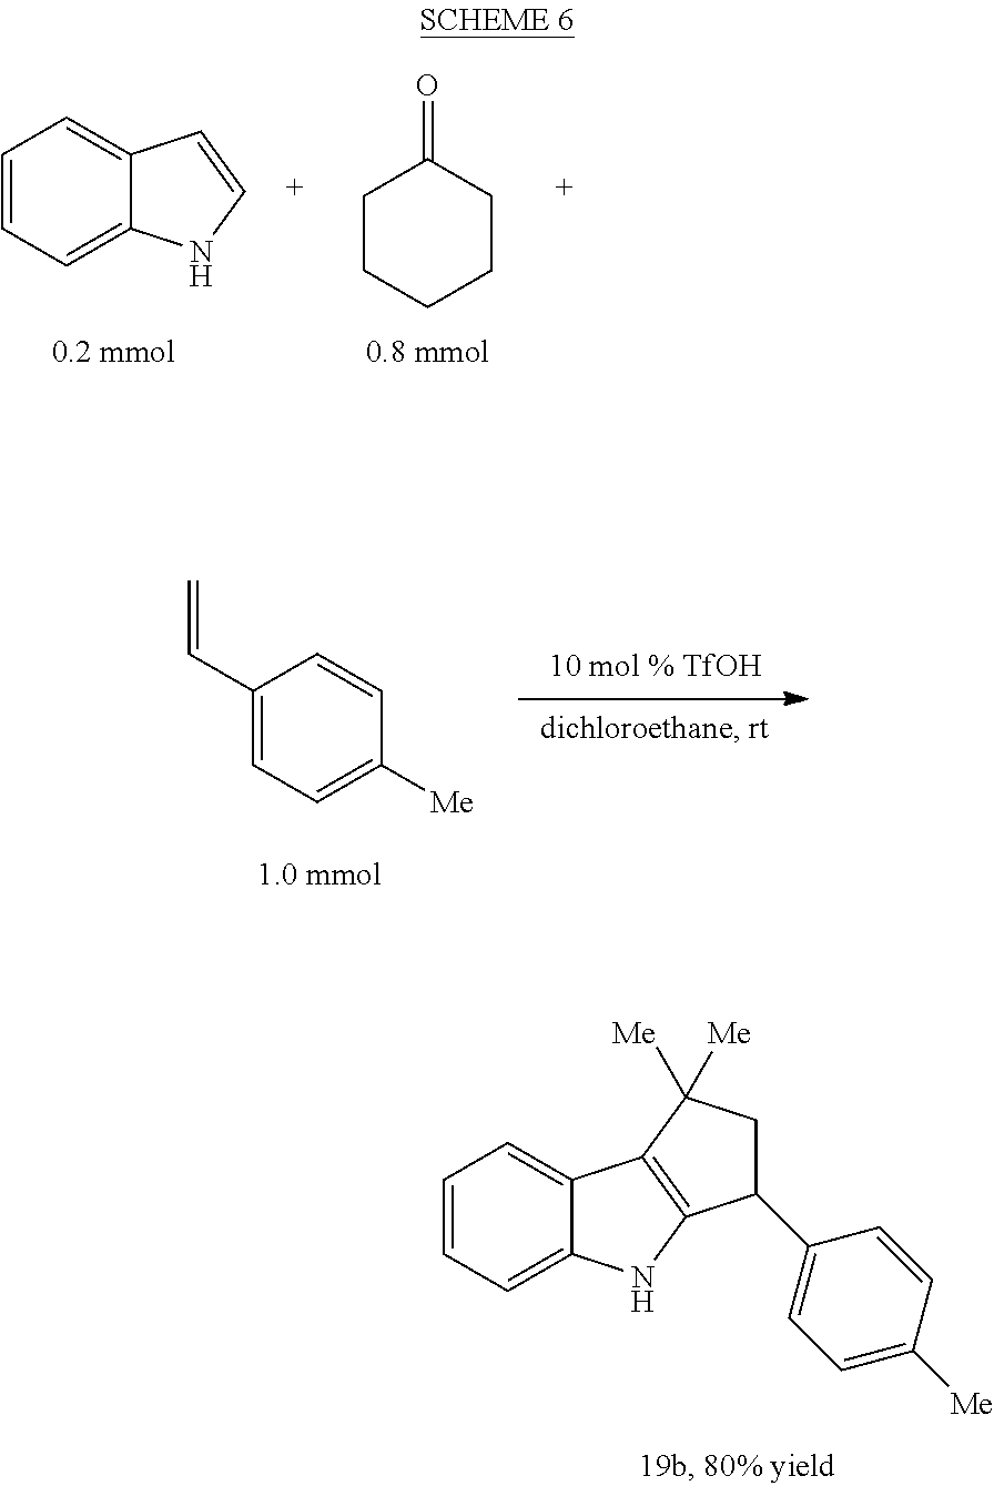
C1=CC=C2C(=C1)C=CN2.O=C1CCCCC1.C1(C=C)=CC=C([Me])C=C1.C1=CC=C2C(=C1)C1=C(N2)C(C2=CC=C([Me])C=C2)CC1([Me])[Me]
